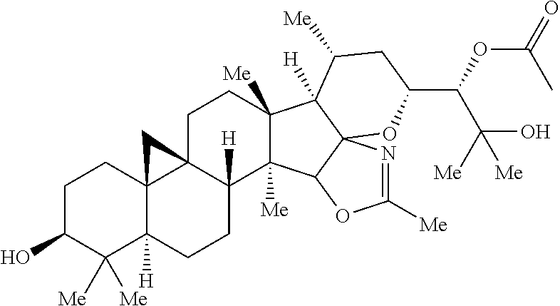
C1C(O)C([Me])([Me])C2([H])C3(C1)C1(C([H])(CC2)C2([Me])C([Me])(CC1)C1([H])C([Me])CC(C(OC(=O)C)C([Me])(O)[Me])OC14N=C([Me])OC24)C3
